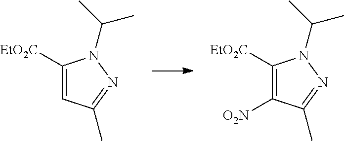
[EtO2C]C1=C([O2N])C(C)=NN1C(C)C.[EtO2C]C1=CC(C)=NN1C(C)C
